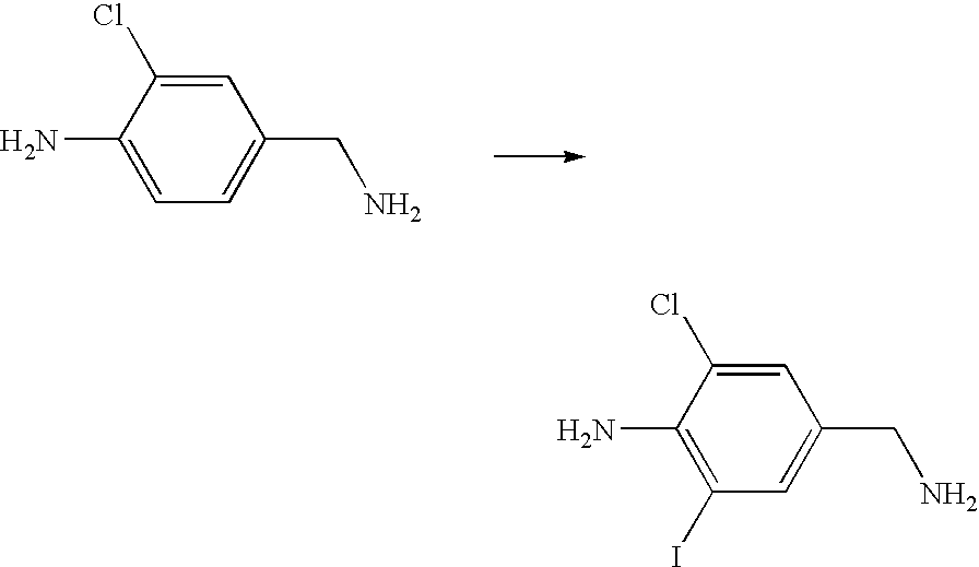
C1(N)=CC=C(CN)C=C1Cl.C1(N)=C(I)C=C(CN)C=C1Cl
